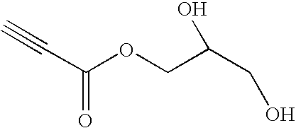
C(C(OCC(CO)O)=O)#C
